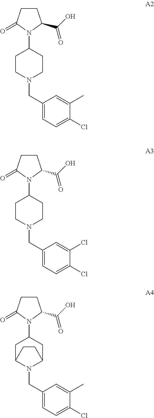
C1CC(=O)N(C2CCN(CC3=CC=C(Cl)C(C)=C3)CC2)C1C(O)=O.C1CC(=O)N(C2CCN(CC3=CC=C(Cl)C(Cl)=C3)CC2)C1C(O)=O.C1CC(=O)N(C2CC3N(CC4=CC=C(Cl)C(C)=C4)C(C2)CC3)C1C(O)=O
